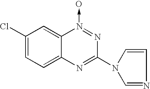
O.C1(Cl)=CC=C2C(=C1)N=NC(N1C=CN=C1)=N2
